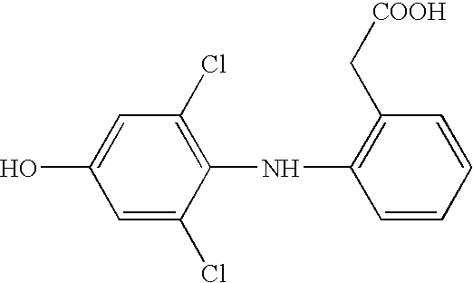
C1=C(O)C=C(Cl)C(NC2=C(C[COOH])C=CC=C2)=C1Cl
